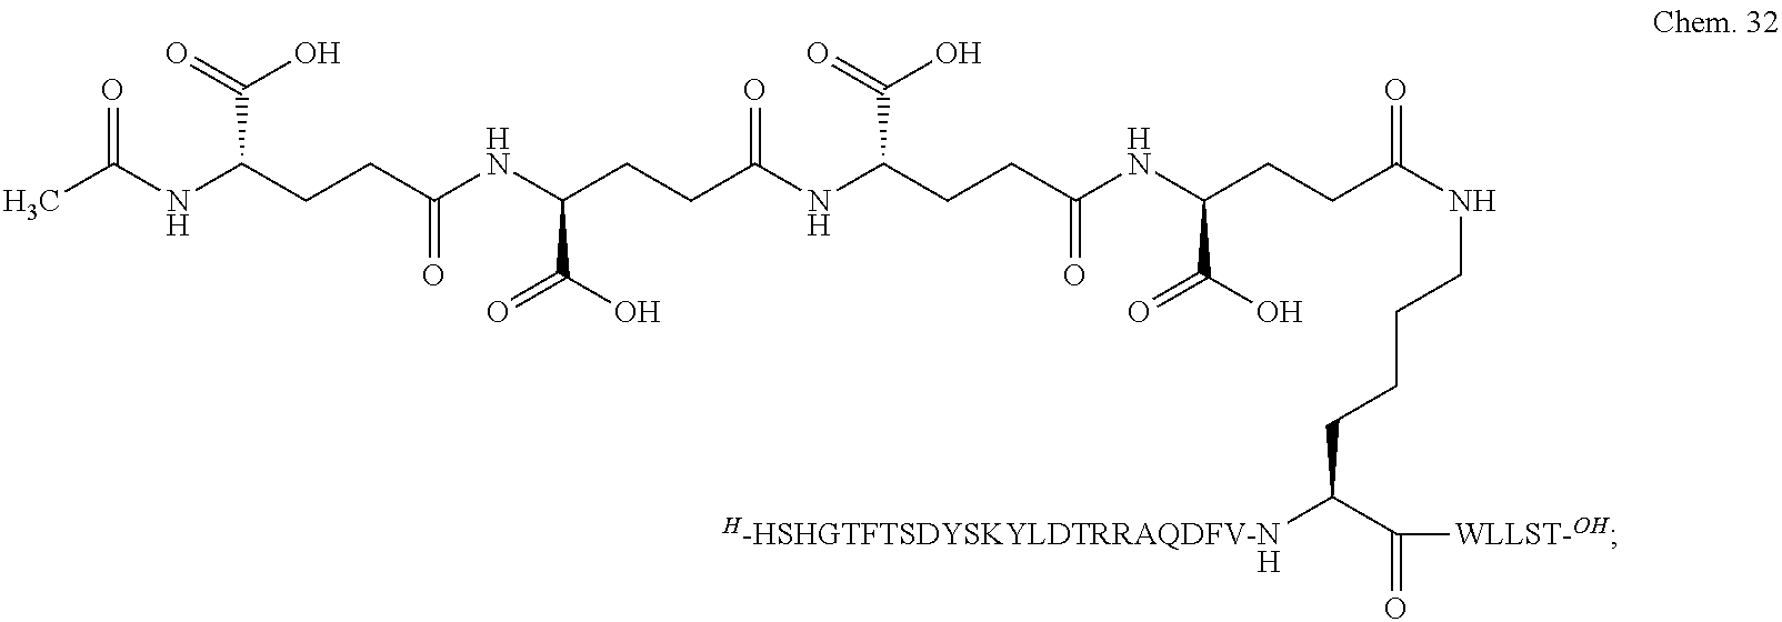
CC(NC(CCC(NC(CCC(NC(CCC(NC(CCC(NCCCCC([H-HSHGTFTSDYSKYLDTRRAQDFV-N])C(=O)[WLLST-OH])=O)C(=O)O)=O)C(=O)O)=O)C(O)=O)=O)C(=O)O)=O.[H]
